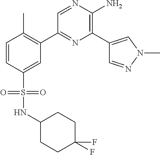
C1(C2=C(C)C=CC(S(=O)(=O)NC3CCC(F)(F)CC3)=C2)=NC(C2=CN(C)N=C2)=C(N)N=C1
